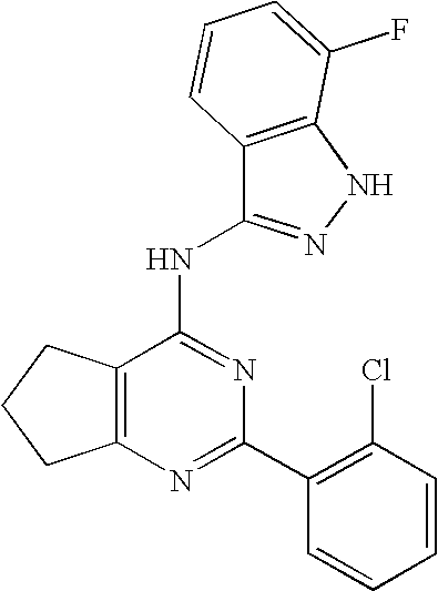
C12=C(N=C(C3=C(Cl)C=CC=C3)N=C1NC1=NNC3=C1C=CC=C3F)CCC2
